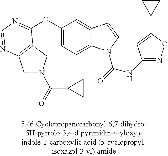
C1N(C(=O)C2CC2)CC2=C1N=CN=C2OC1=CC=C2C(=C1)C=CN2C(=O)NC1=NOC(C2CC2)=C1
